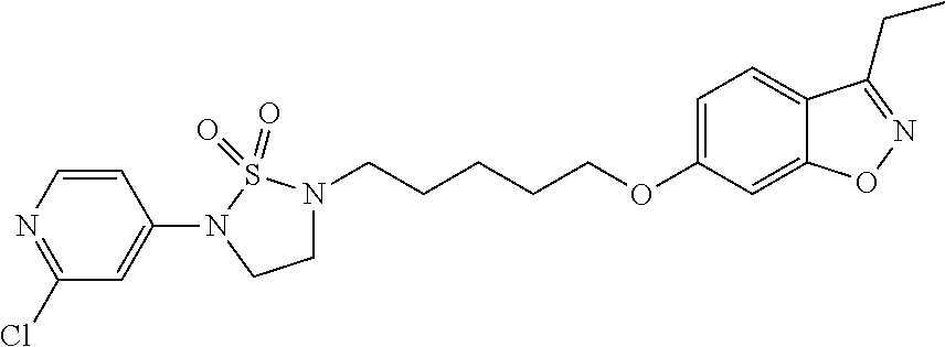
C1(N2CCN(CCCCCOC3=CC=C4C(=C3)ON=C4CC)S2(=O)=O)=CC(Cl)=NC=C1
